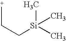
C(C[Si](C)(C)C)[+]
